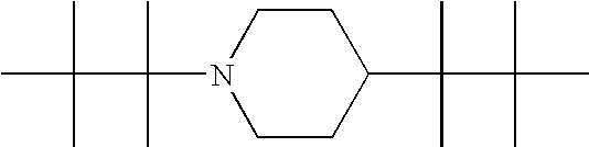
C1CC(C(C(C)(C)C)(C)C)CCN1C(C(C)(C)C)(C)C
